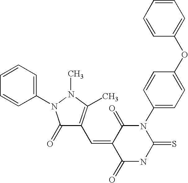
C1(=O)C(C=C2C(=O)N(C3=CC=C(OC4=CC=CC=C4)C=C3)C(=S)NC2=O)=C(C)N(C)N1C1=CC=CC=C1
